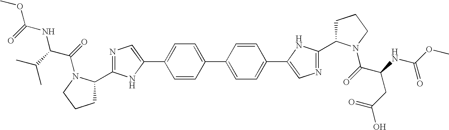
C1=CC(C2=CC=C(C3=CN=C(C4CCCN4C(C(NC(OC)=O)CC(=O)O)=O)N3)C=C2)=CC=C1C1=CN=C(C2CCCN2C(C(NC(OC)=O)C(C)C)=O)N1
